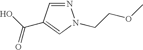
N1=CC(C(O)=O)=CN1CCOC
